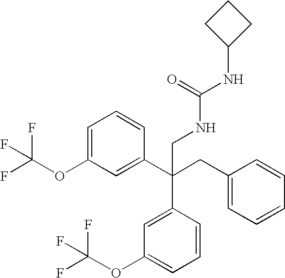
C1=C(OC(F)(F)F)C=C(C(CC2=CC=CC=C2)(C2=CC(OC(F)(F)F)=CC=C2)CNC(NC2CCC2)=O)C=C1
